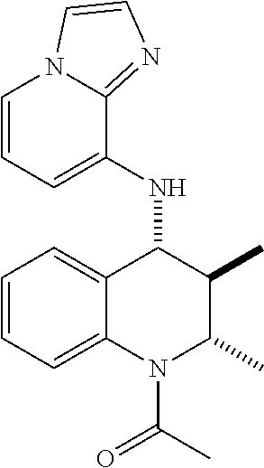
C12=CC=CC=C1C(NC1=CC=CN3C1=NC=C3)C(C)C(C)N2C(=O)C
